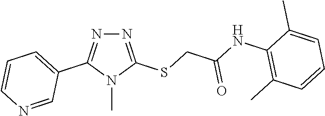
N1=C(SCC(NC2=C(C)C=CC=C2C)=O)N(C)C(C2=CC=CN=C2)=N1
